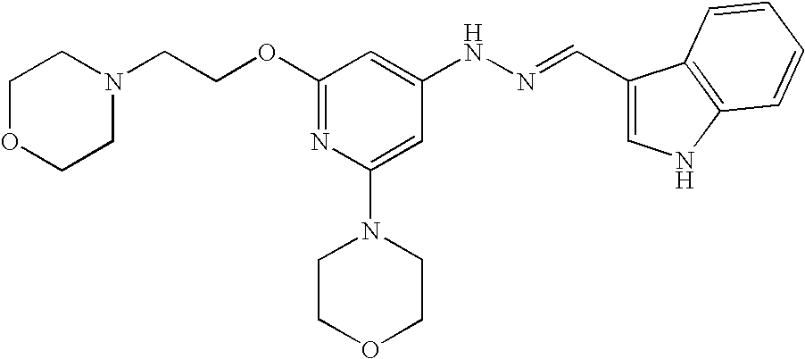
C(OC1=NC(N2CCOCC2)=CC(NN=CC2=CNC3=C2C=CC=C3)=C1)CN1CCOCC1
